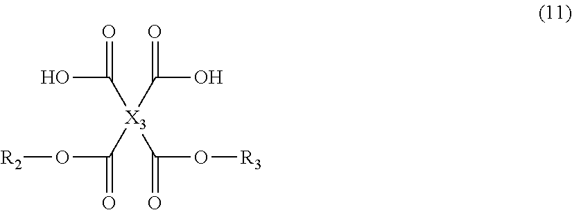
O(C([X3](C(O)=O)(C(O[R3])=O)C(O)=O)=O)[R2]
